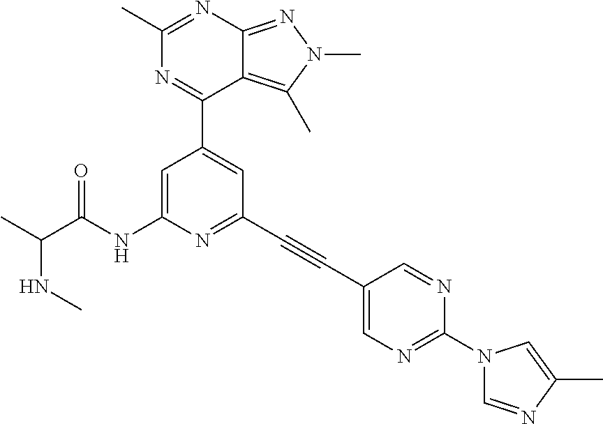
N(C)C(C)C(NC1=CC(C2=NC(C)=NC3=NN(C)C(C)=C23)=CC(C#CC2=CN=C(N3C=NC(C)=C3)N=C2)=N1)=O
